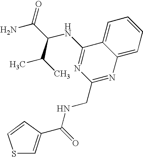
C12=CC=CC=C1N=C(CNC(C1=CSC=C1)=O)N=C2NC(C(N)=O)C(C)C
